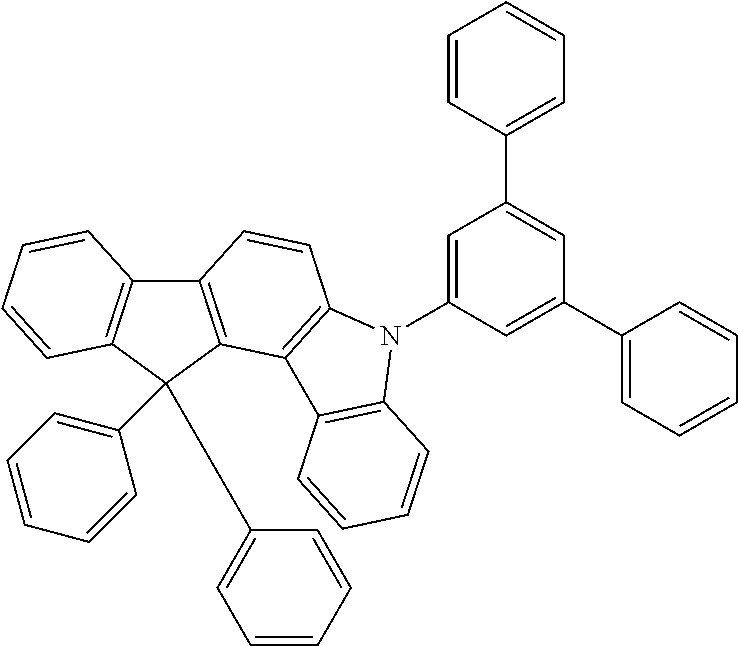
C12=C(C(C3=CC=CC=C3)(C3=CC=CC=C3)C3=C1C=CC=C3)C1=C(C=C2)N(C2=CC(C3=CC=CC=C3)=CC(C3=CC=CC=C3)=C2)C2=C1C=CC=C2
